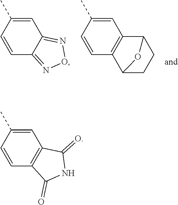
C1=C(C)C=CC2=NON=C12.C1=C(C)C=CC2=C1C1CCC2O1.C1=C(C)C=CC2=C1C(=O)NC2=O
